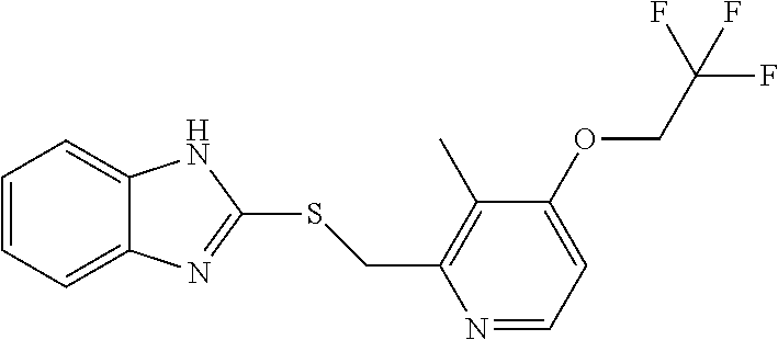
C12=CC=CC=C1N=C(SCC1=C(C)C(OCC(F)(F)F)=CC=N1)N2
